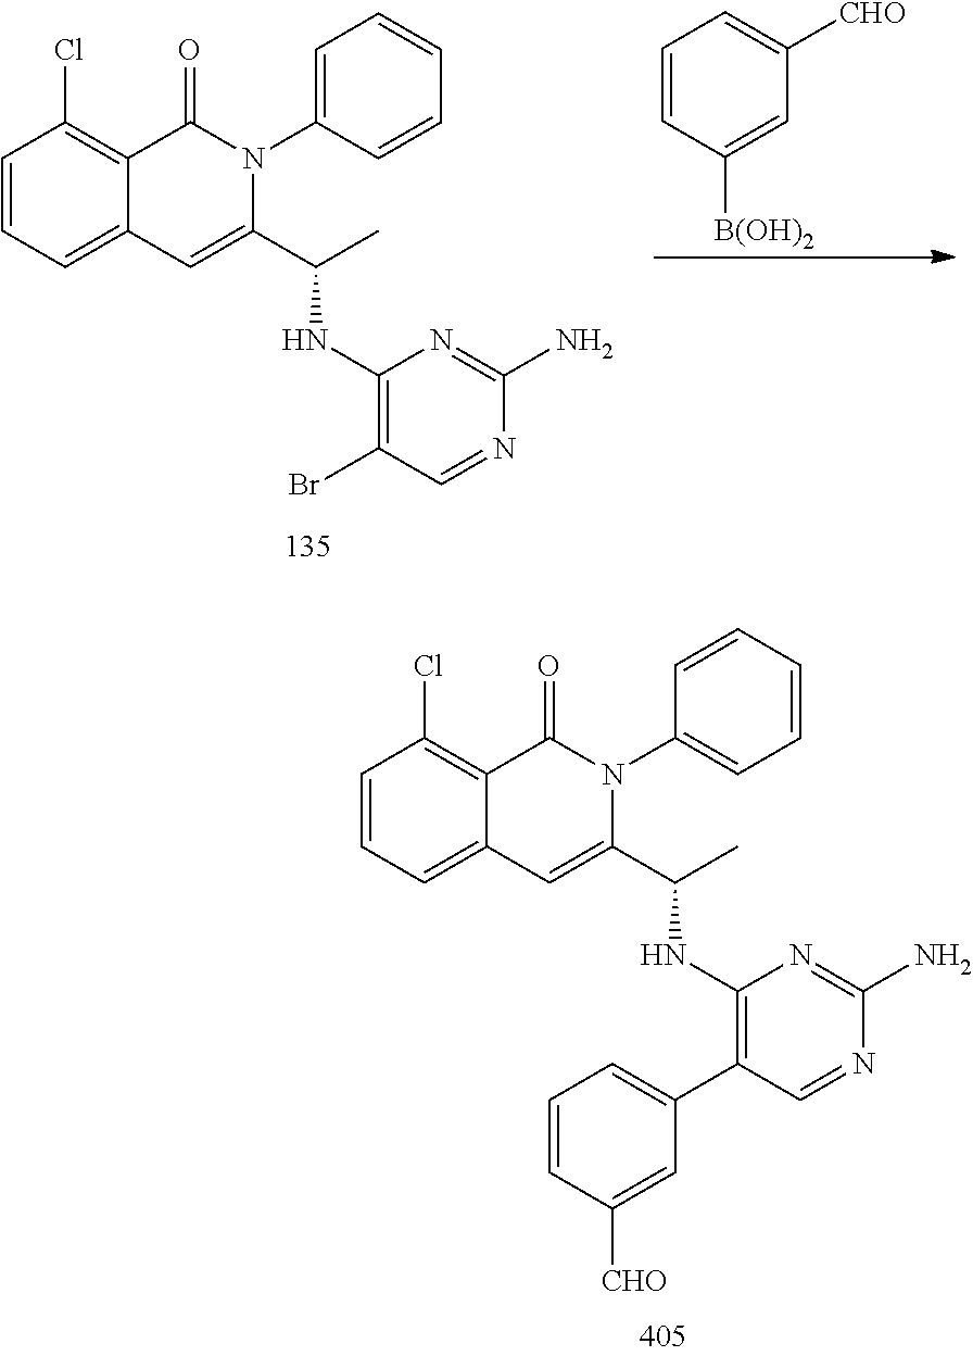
C1=CC=C2C(=C1Cl)C(=O)N(C1=CC=CC=C1)C(C(C)NC1=C(C3=CC=CC([CHO])=C3)C=NC(N)=N1)=C2.C1=CC=C2C(=C1Cl)C(=O)N(C1=CC=CC=C1)C(C(C)NC1=C(Br)C=NC(N)=N1)=C2.C1=CC([B(OH)2])=CC([CHO])=C1
